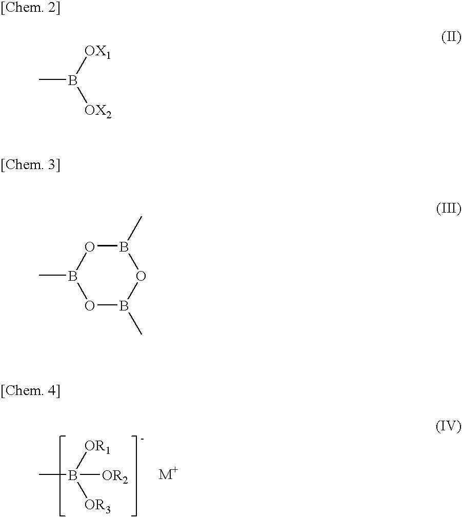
CB([OX1])[OX2].O1B(C)OB(C)OB1C.CB([OR1])([OR3])[OR2]
